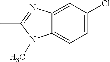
C12=CC=C(Cl)C=C1N=C(C)N2C
